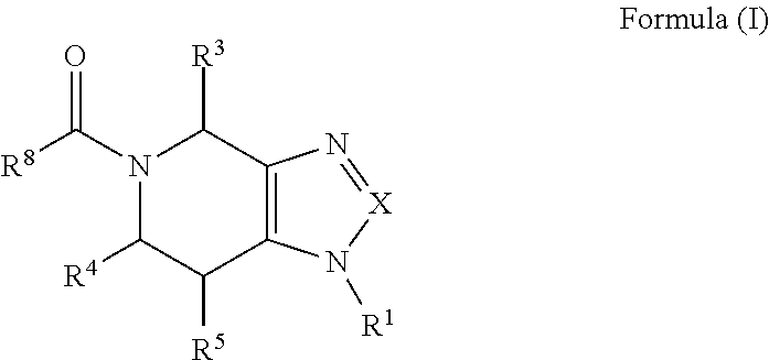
[R8]C(N1C([R3])C2=C(N([R1])[X]=N2)C([R5])C1[R4])=O
